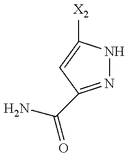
N1=C(C(=O)N)C=C([X2])N1
